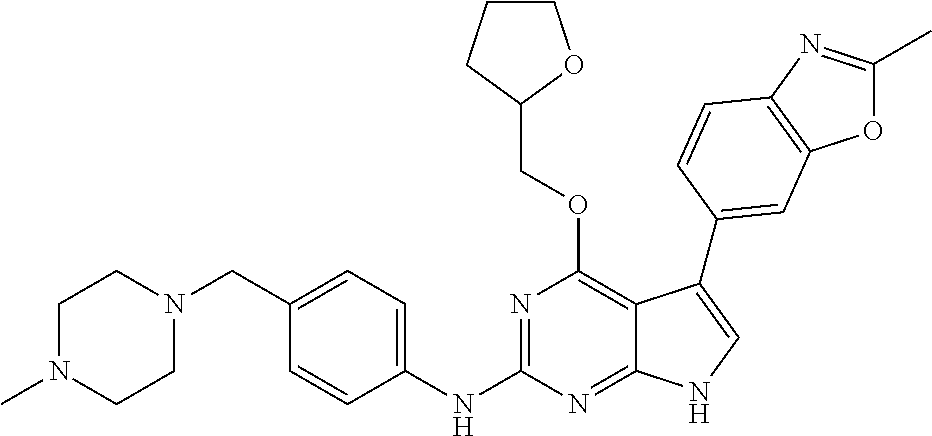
C1N(C)CCN(CC2=CC=C(NC3=NC(OCC4OCCC4)=C4C(=N3)NC=C4C3=CC4=C(N=C(C)O4)C=C3)C=C2)C1
